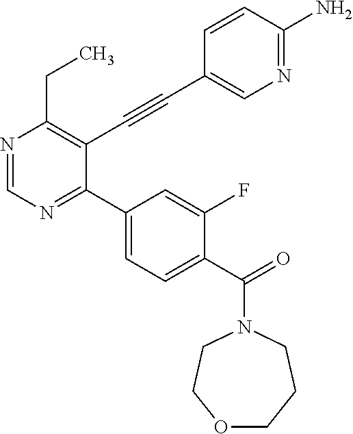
N1=CN=C(C2=CC=C(C(=O)N3CCOCCC3)C(F)=C2)C(C#CC2=CN=C(N)C=C2)=C1CC
